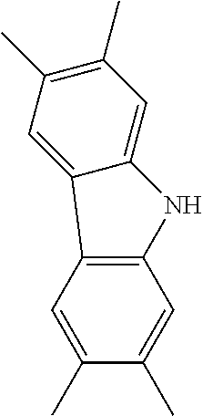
C1(C)=C(C)C=C2C(=C1)NC1=C2C=C(C)C(C)=C1
